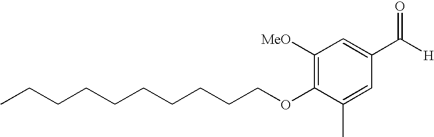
C(CCCCCCCOC1=C([MeO])C=C(C([H])=O)C=C1C)CC
